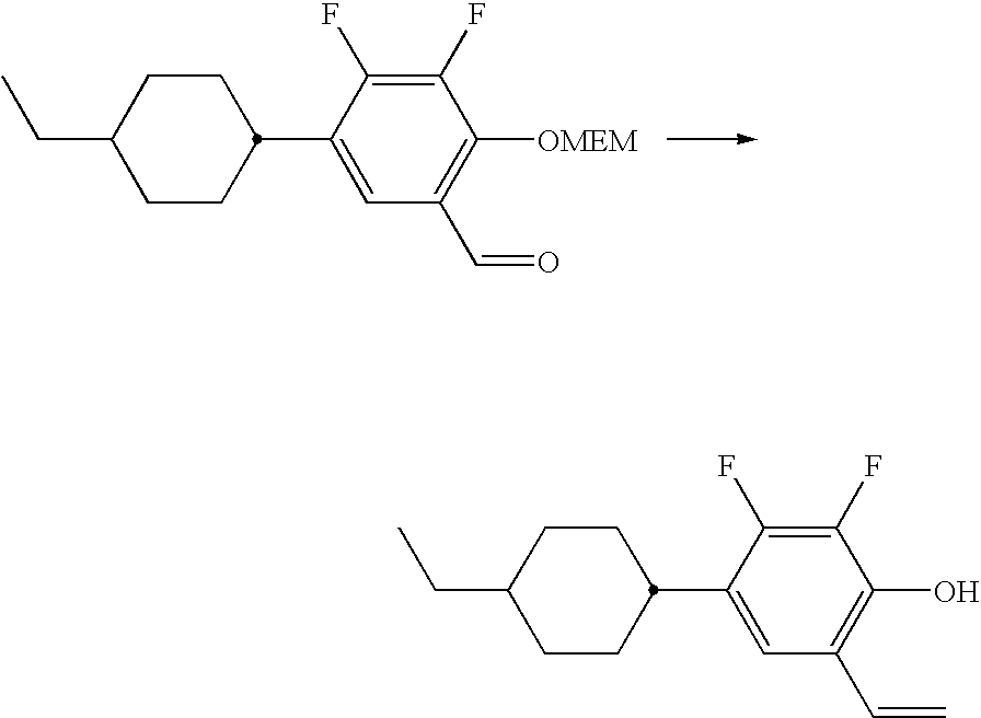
C1CC(C2=CC(C=O)=C([OMEM])C(F)=C2F)CCC1CC.C1CC(C2=CC(C=C)=C(O)C(F)=C2F)CCC1CC
